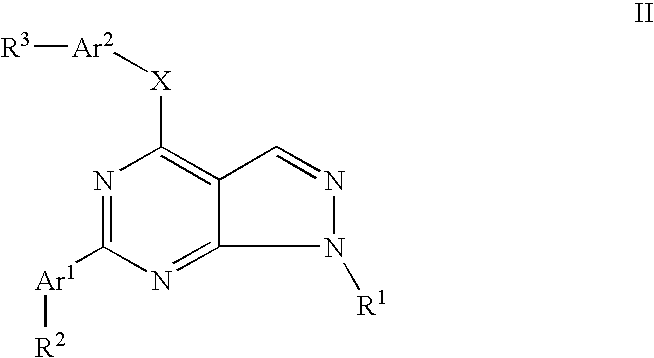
N1=C([Ar1][R2])N=C2C(=C1[X][Ar2][R3])C=NN2[R1]
